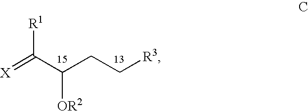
[X]=C(C(CC[R3])[OR2])[R1]
